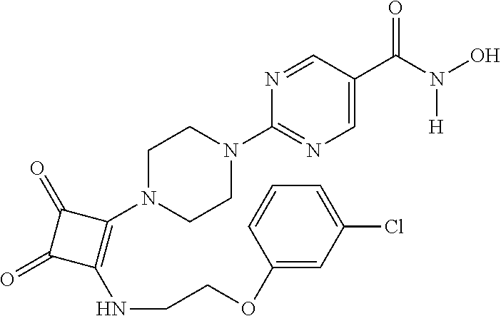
C1(C(N([H])O)=O)=CN=C(N2CCN(C3=C(NCCOC4=CC(Cl)=CC=C4)C(=O)C3=O)CC2)N=C1
